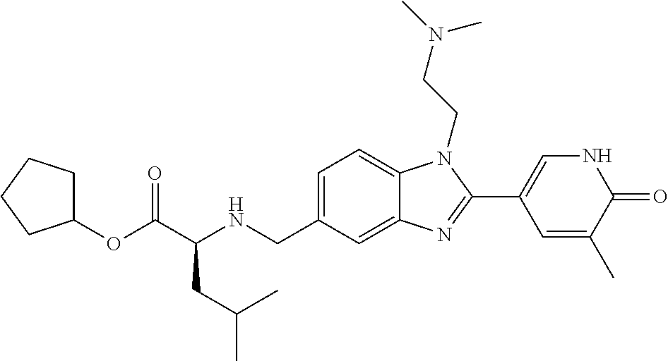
C1(OC(C(NCC2=CC=C3C(=C2)N=C(C2=CNC(=O)C(C)=C2)N3CCN(C)C)CC(C)C)=O)CCCC1
